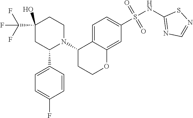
C1(NS(C2=CC=C3C(=C2)OCCC3N2C(C3=CC=C(F)C=C3)CC(O)(C(F)(F)F)CC2)(=O)=O)=NC=NS1
